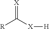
[R]C([X][H])=[X]
